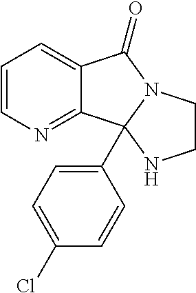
C12=CC=CN=C1C1(C3=CC=C(Cl)C=C3)N(C2=O)CCN1
